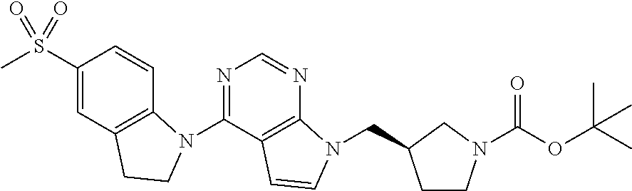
C1(S(C)(=O)=O)=CC2=C(C=C1)N(C1=NC=NC3=C1C=CN3CC1CCN(C(OC(C)(C)C)=O)C1)CC2
